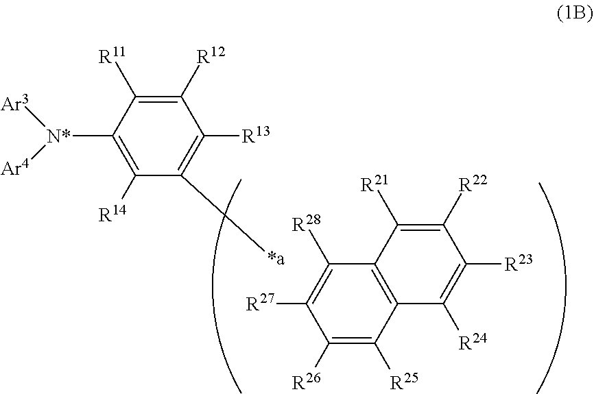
C12=C(C([R25])=C([R26])C([R27])=C1[R28])C([R24])=C([R23])C([R22])=C2[R21].C1([R12])=C([R11])C([N*]([Ar3])[Ar4])=C([R14])C([*a])=C1[R13]
